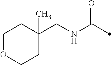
C1(CNC(=O)C)(C)CCOCC1
